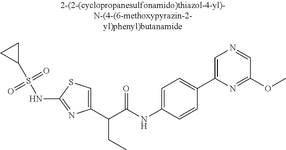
C1(C(C(NC2=CC=C(C3=CN=CC(OC)=N3)C=C2)=O)CC)=CSC(NS(C2CC2)(=O)=O)=N1
